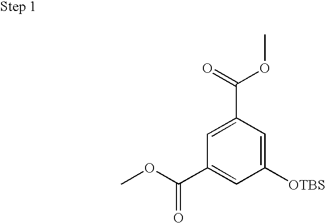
C1([OTBS])=CC(C(=O)OC)=CC(C(OC)=O)=C1
